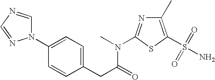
C1(C)=C(S(N)(=O)=O)SC(N(C)C(CC2=CC=C(N3C=NC=N3)C=C2)=O)=N1
